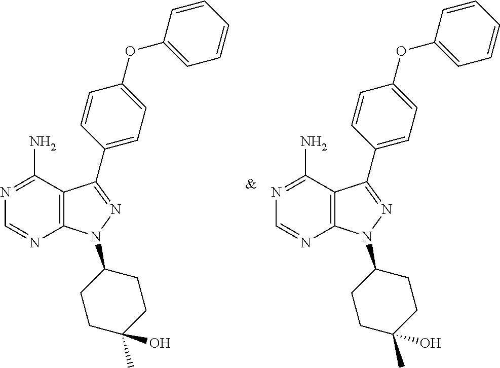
C12=C(N(C3CCC(O)(C)CC3)N=C1C1=CC=C(OC3=CC=CC=C3)C=C1)N=CN=C2N.C12=C(N(C3CCC(O)(C)CC3)N=C1C1=CC=C(OC3=CC=CC=C3)C=C1)N=CN=C2N
